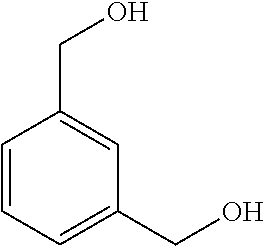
C1=CC=C(CO)C=C1CO
